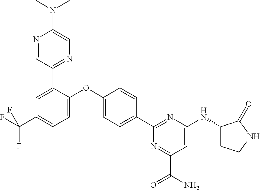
C1=C(OC2=CC=C(C3=NC(NC4CCNC4=O)=CC(C(=O)N)=N3)C=C2)C(C2=NC=C(N(C)C)N=C2)=CC(C(F)(F)F)=C1
